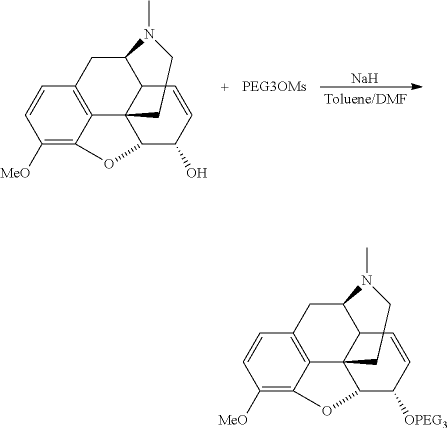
C1=CC([MeO])=C2C3=C1CC(N(C)C)C1C3(C)C(C([OPEG3])C=C1)O2.C1=CC([MeO])=C2C3=C1CC(N(C)C)C1C3(C)C(C(O)C=C1)O2.[Na]
